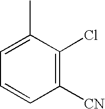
C1=C(C)C(Cl)=C([CN])C=C1
